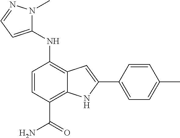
C1(NC2=C3C(=C(C(=O)N)C=C2)NC(C2=CC=C(C)C=C2)=C3)=CC=NN1C
